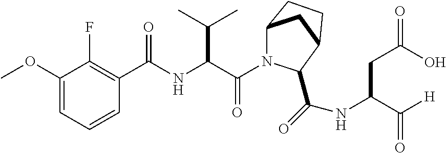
C(=O)(C(C(C)C)NC(=O)C1=C(F)C(OC)=CC=C1)N1C2CC(CC2)C1C(NC(C([H])=O)CC(O)=O)=O
